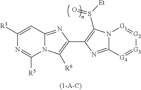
N12C(=NC(C3=C([R6])N4C(=N3)C=C([R3])N=C4[R5])=C1S([Et])=O)[G4]=[G3][G2]=[G1]2
